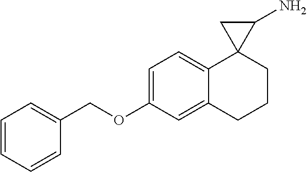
C1=C(OCC2=CC=CC=C2)C=C2C(=C1)C1(CCC2)C(N)C1
